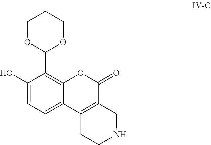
C1(O)=CC=C2C(=C1C1OCCCO1)OC(=O)C1=C2CCNC1
